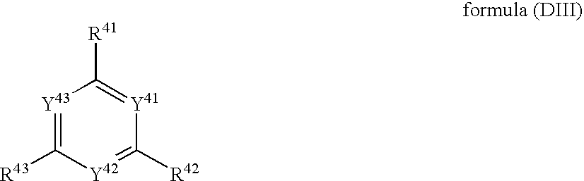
[Y43]1=C([R43])[Y42]=C([R42])[Y41]=C1[R41]
